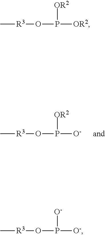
C[R3]OP([O-])[OR2].C[R3]OP([OR2])[OR2].C[R3]OP([O-])[O-]
